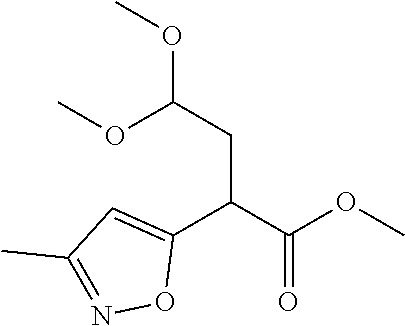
C1(C(CC(OC)OC)C(OC)=O)=CC(C)=NO1
